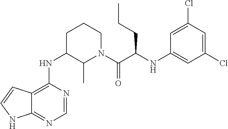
C12=C(NC3C(C)N(C(C(NC4=CC(Cl)=CC(Cl)=C4)CCC)=O)CCC3)N=CN=C1NC=C2
